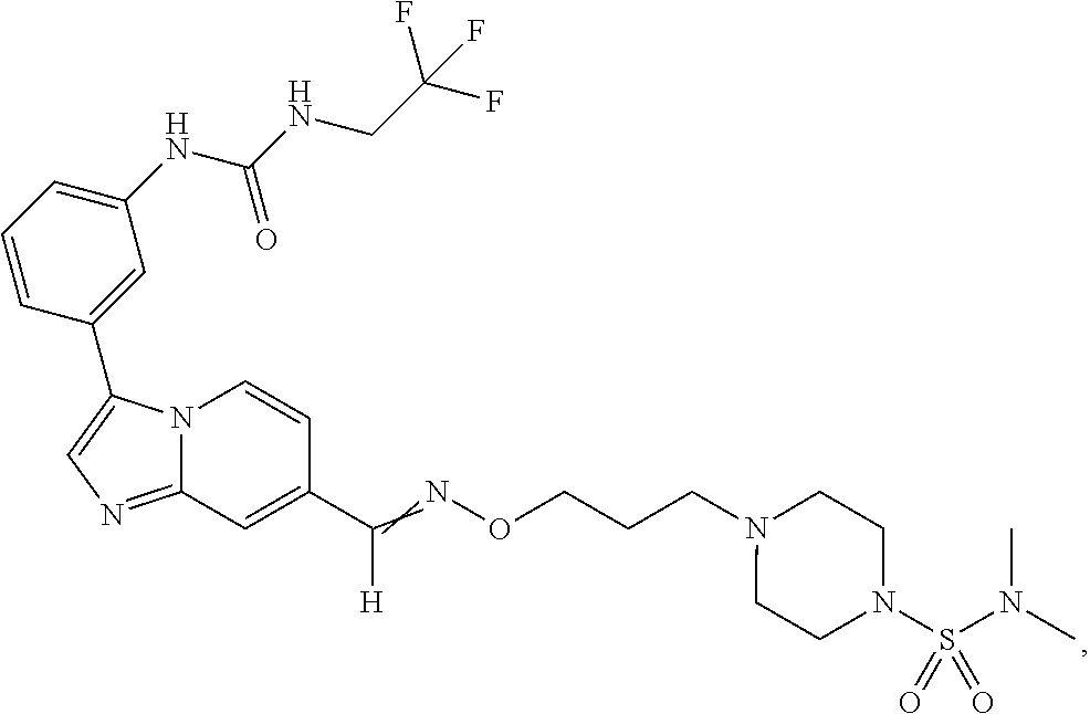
N12C(=NC=C1C1=CC(NC(NCC(F)(F)F)=O)=CC=C1)C=C(C(=NOCCCN1CCN(S(N(C)C)(=O)=O)CC1)[H])C=C2
